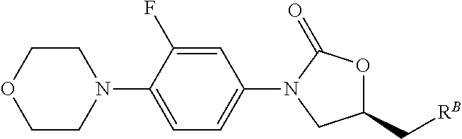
C1=C(F)C(N2CCOCC2)=CC=C1N1CC(C[RB])OC1=O
